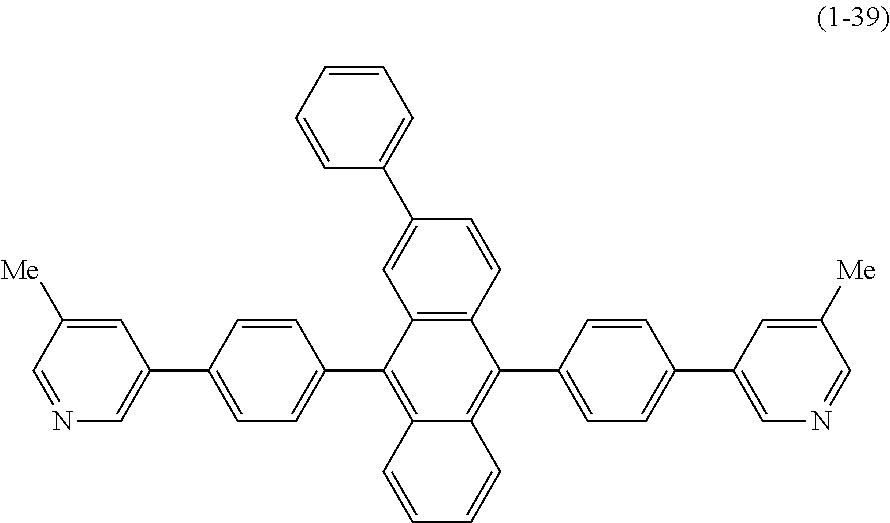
C12=C(C=CC(C3=CC=CC=C3)=C1)C(C1=CC=C(C3=CN=CC([Me])=C3)C=C1)=C1C(=C2C2=CC=C(C3=CN=CC([Me])=C3)C=C2)C=CC=C1
